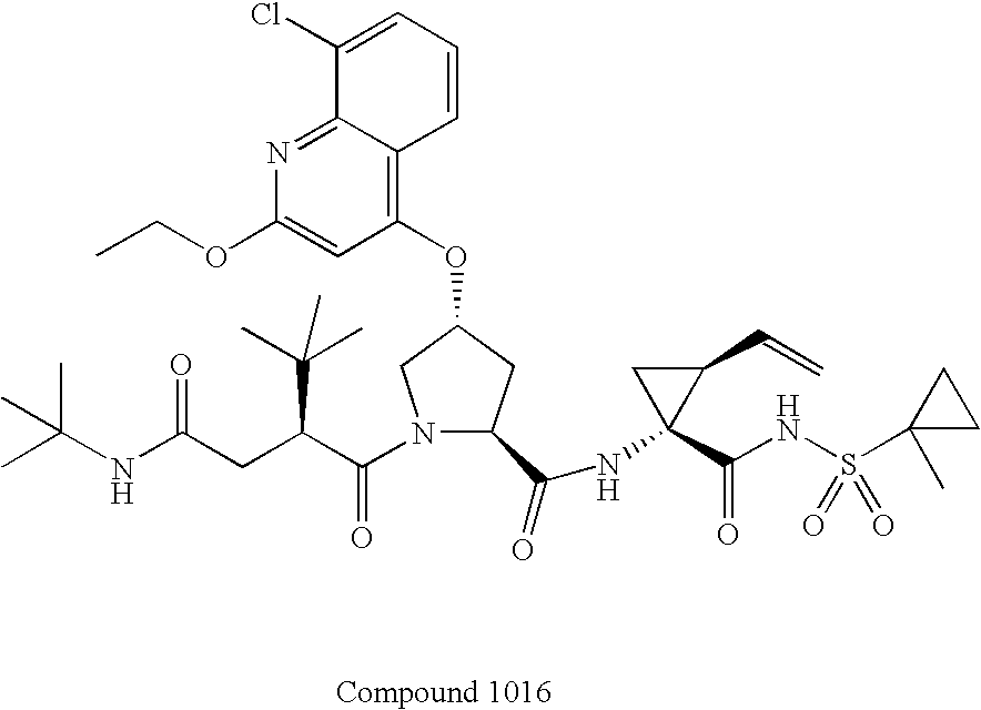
N1=C2C(=C(OC3CN(C(C(CC(NC(C)(C)C)=O)C(C)(C)C)=O)C(C(NC4(C(NS(C5(C)CC5)(=O)=O)=O)C(C=C)C4)=O)C3)C=C1OCC)C=CC=C2Cl
